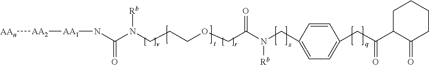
C1C(C(CC2=CC=C(CN(C(COCCCN(C(N[AA1][AA2][AAn])=O)[Rb])=O)[Rb])C=C2)=O)C(=O)CCC1
